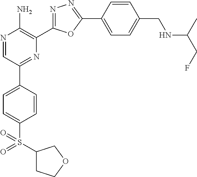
N1=CC(C2=CC=C(S(C3CCOC3)(=O)=O)C=C2)=NC(C2=NN=C(C3=CC=C(CNC(CF)C)C=C3)O2)=C1N
